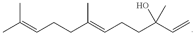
C(=CCCC(=CCCC(C=C)(O)C)C)(C)C
